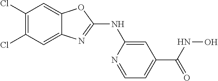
C1(Cl)=C(Cl)C=C2C(=C1)OC(NC1=CC(C(=O)NO)=CC=N1)=N2
